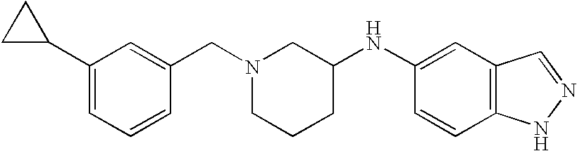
C1(C2CC2)=CC=CC(CN2CCCC(NC3=CC4=C(C=C3)NN=C4)C2)=C1
